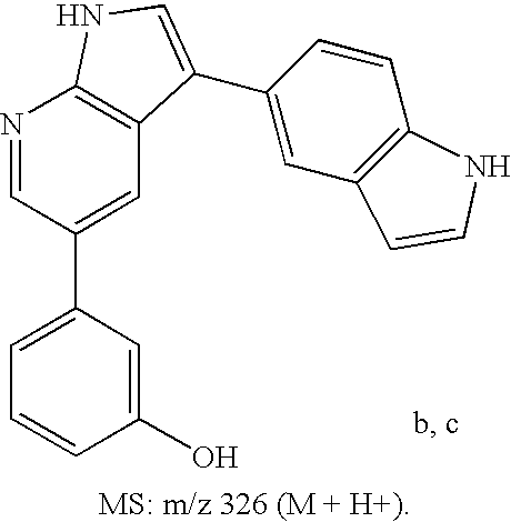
C1=C(C2=CC3=C(N=C2)NC=C3C2=CC3=C(C=C2)NC=C3)C=C(O)C=C1
